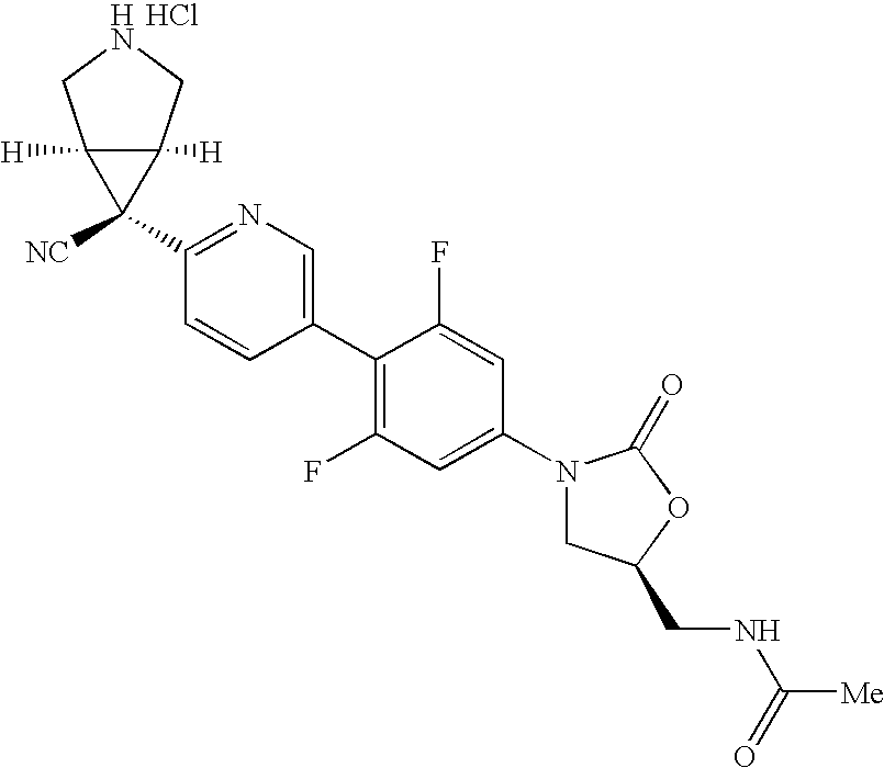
C1(N2CC(CNC([Me])=O)OC2=O)=CC(F)=C(C2=CN=C(C3([NC])C4([H])C3([H])CNC4)C=C2)C(F)=C1.Cl
